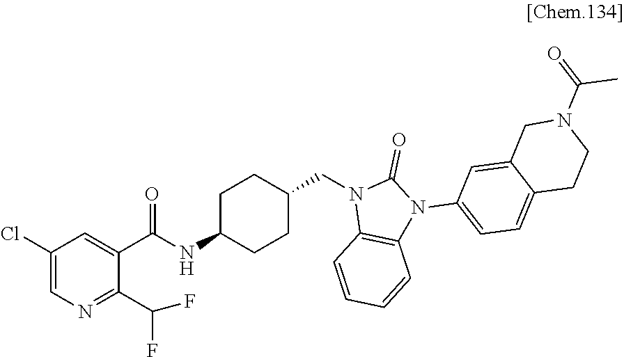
C1(Cl)=CN=C(C(F)F)C(C(NC2CCC(CN3C4=C(N(C5=CC=C6C(=C5)CN(C(=O)C)CC6)C3=O)C=CC=C4)CC2)=O)=C1
